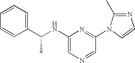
C1(NC(C2=CC=CC=C2)C)=CN=CC(N2C(C)=NC=C2)=N1
